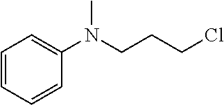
C1=CC=CC(N(CCCCl)C)=C1
